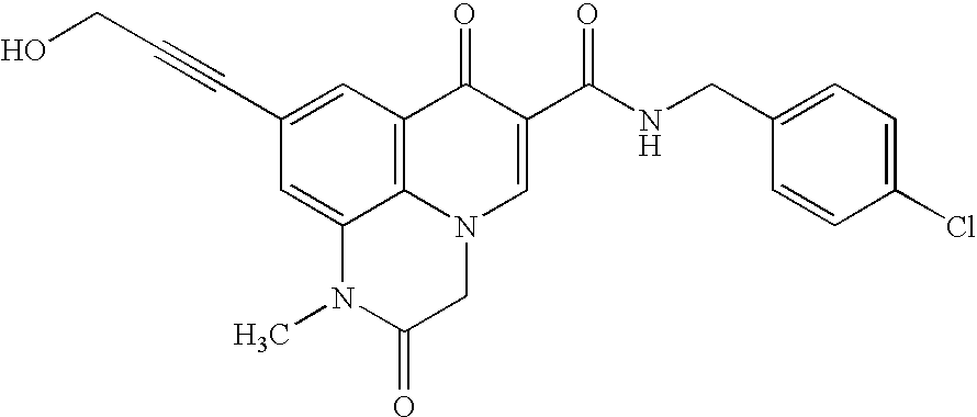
C(C1=CC2=C3C(=C1)N(C)C(=O)CN3C=C(C(NCC1=CC=C(Cl)C=C1)=O)C2=O)#CCO
